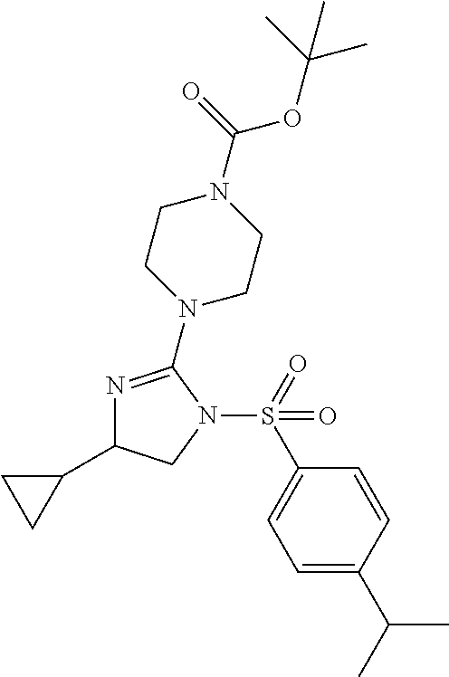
N1=C(N2CCN(C(OC(C)(C)C)=O)CC2)N(S(=O)(C2=CC=C(C(C)C)C=C2)=O)CC1C1CC1
